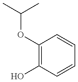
C1(OC(C)C)=C(O)C=CC=C1
